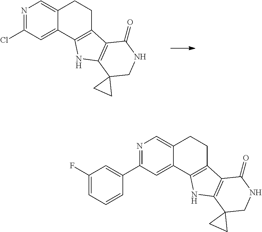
N1=C(Cl)C=C2C(=C1)CCC1=C2NC2=C1C(=O)NCC21CC1.N1=C(C2=CC(F)=CC=C2)C=C2C(=C1)CCC1=C2NC2=C1C(=O)NCC21CC1
